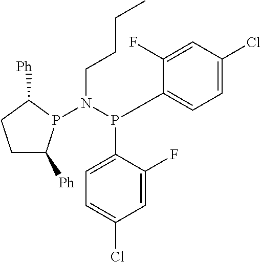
N(P(C1=CC=C(Cl)C=C1F)C1=CC=C(Cl)C=C1F)(CCCC)P1C([Ph])CCC1[Ph]
